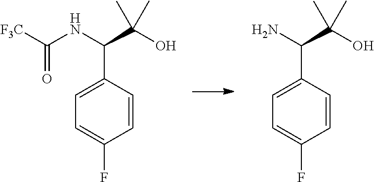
C1=CC(C(NC([F3C])=O)C(O)(C)C)=CC=C1F.C1=CC(C(N)C(O)(C)C)=CC=C1F
